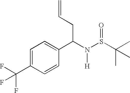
C1=C(C(F)(F)F)C=CC(C(N([H])S(C(C)(C)C)=O)CC=C)=C1
